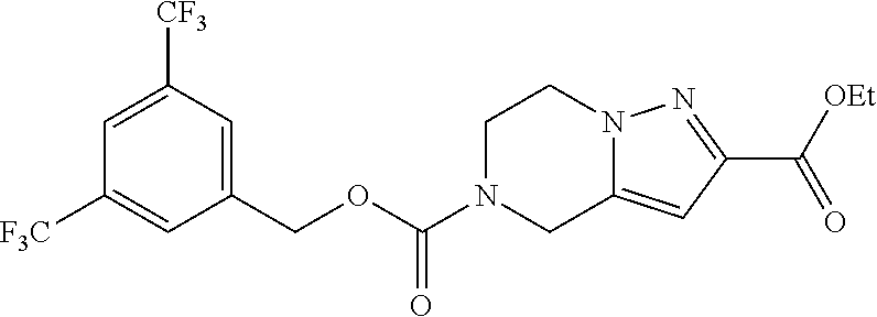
C1(COC(N2CC3=CC(C(=O)[OEt])=NN3CC2)=O)=CC([CF3])=CC([F3C])=C1
